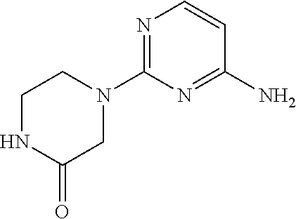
N1=C(N2CCNC(=O)C2)N=C(N)C=C1
